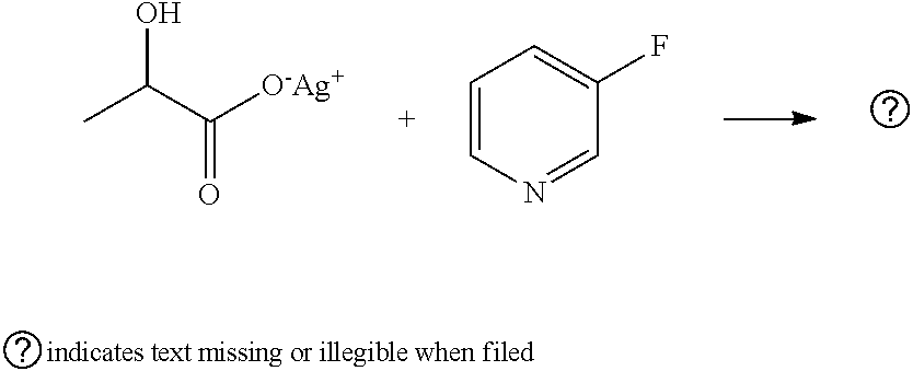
CC(C([O-Ag+])=O)O.C1=CN=CC(F)=C1
